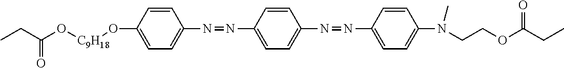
CCC(=O)O[C9H18]OC1=CC=C(N=NC2=CC=C(N=NC3=CC=C(N(CCOC(CC)=O)C)C=C3)C=C2)C=C1
